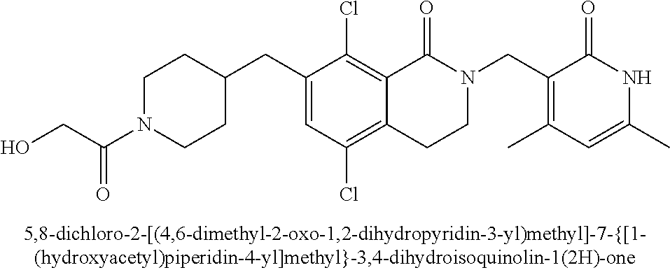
C1(CC2CCN(C(CO)=O)CC2)=CC(Cl)=C2C(=C1Cl)C(=O)N(CC1=C(C)C=C(C)NC1=O)CC2
